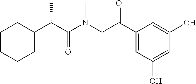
C1CCCC(C(C(N(CC(C2=CC(O)=CC(O)=C2)=O)C)=O)C)C1
